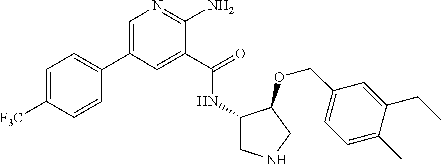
C1=C(C2=CC=C([F3C])C=C2)C=C(C(=O)NC2CNCC2OCC2=CC=C(C)C(CC)=C2)C(N)=N1
